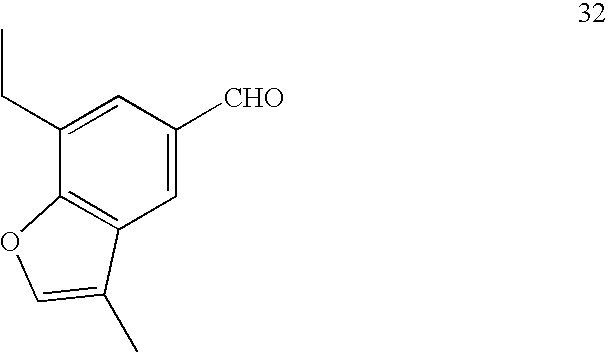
C1(CC)=CC([CHO])=CC2=C1OC=C2C
